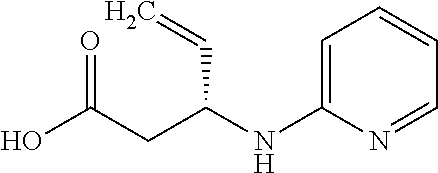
OC(CC(NC1=CC=CC=N1)C=C)=O
